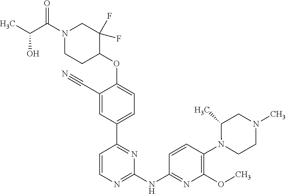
C1(C#N)=CC(C2=NC(NC3=NC(OC)=C(N4CCN(C)CC4C)C=C3)=NC=C2)=CC=C1OC1C(F)(F)CN(C(C(C)O)=O)CC1
